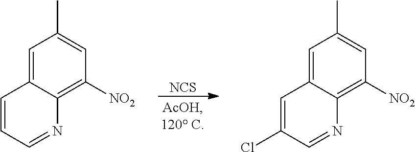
[NCS].C1=C2C(=C([NO2])C=C1C)N=CC=C2.C1=C2C(=C([NO2])C=C1C)N=CC(Cl)=C2
